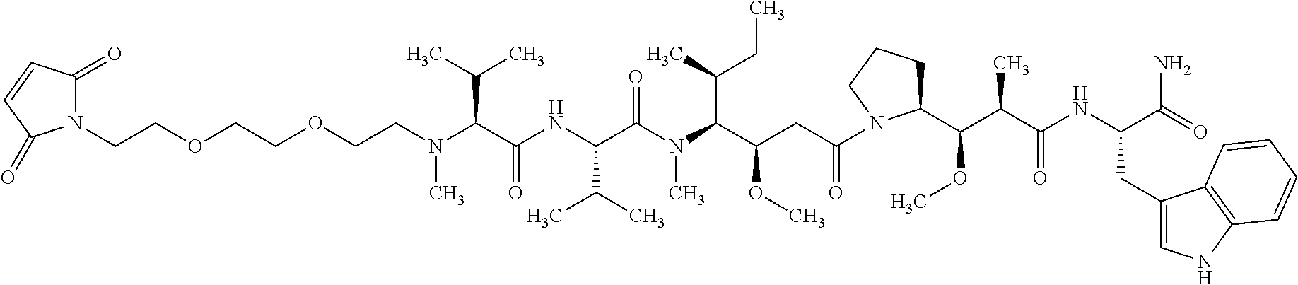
C(CN(C(C(NC(C(N(C)C(C(CC)C)C(OC)CC(=O)N1C(C(OC)C(C(=O)NC(C(=O)N)CC2=CNC3=C2C=CC=C3)C)CCC1)=O)C(C)C)=O)C(C)C)C)OCCOCCN1C(=O)C=CC1=O
